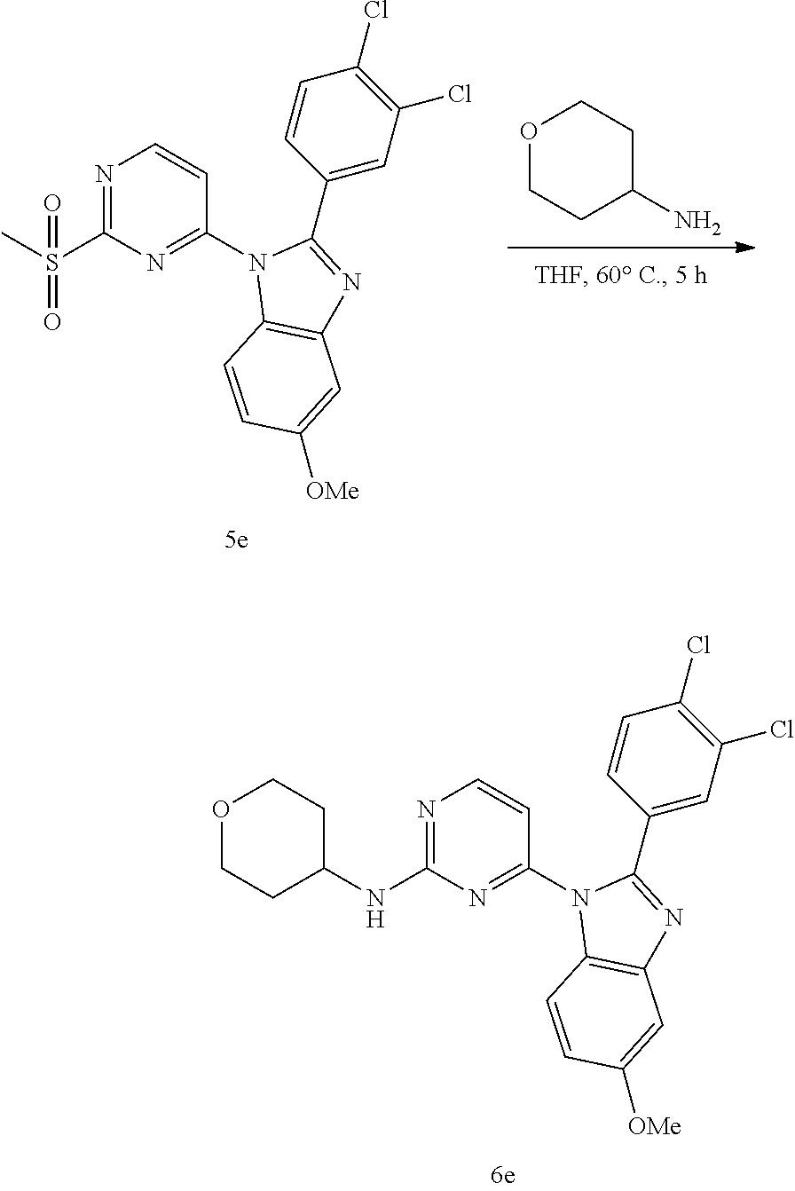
N1=C(NC2CCOCC2)N=C(N2C3=C(N=C2C2=CC(Cl)=C(Cl)C=C2)C=C([OMe])C=C3)C=C1.O1CCC(N)CC1.N1=C(S(C)(=O)=O)N=C(N2C3=C(N=C2C2=CC(Cl)=C(Cl)C=C2)C=C([OMe])C=C3)C=C1
